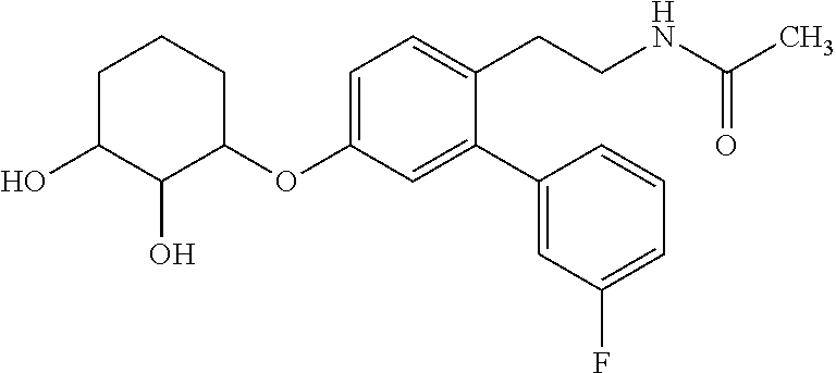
C1=C(OC2CCCC(O)C2O)C=C(C2=CC(F)=CC=C2)C(CCNC(C)=O)=C1
